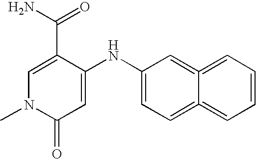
C1(C(=O)N)=CN(C)C(=O)C=C1NC1=CC=C2=CC=CC=C2=C1
